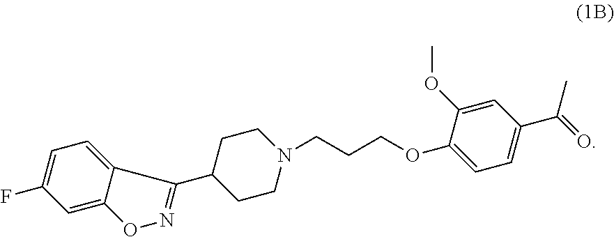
C1=C2C(=CC=C1F)C(C1CCN(CCCOC3=CC=C(C(=O)C)C=C3OC)CC1)=NO2
